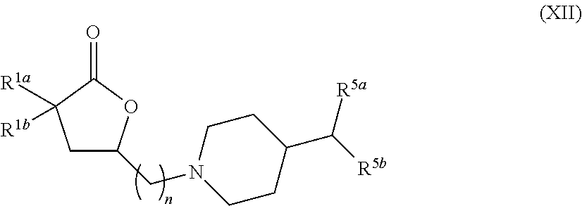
C1C(CN2CCC(C([R5b])[R5a])CC2)OC(=O)C1([R1a])[R1b]
